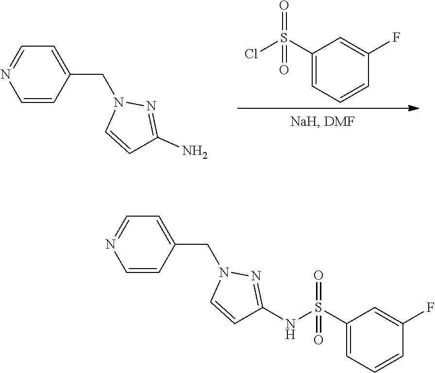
C1=CC(CN2C=CC(N)=N2)=CC=N1.O=S(C1=CC=CC(F)=C1)(Cl)=O.C1=CC(CN2C=CC(NS(C3=CC=CC(F)=C3)(=O)=O)=N2)=CC=N1
